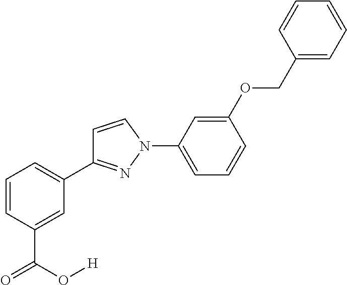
C1(OCC2=CC=CC=C2)=CC(N2N=C(C3=CC=CC(C(=O)O[H])=C3)C=C2)=CC=C1
